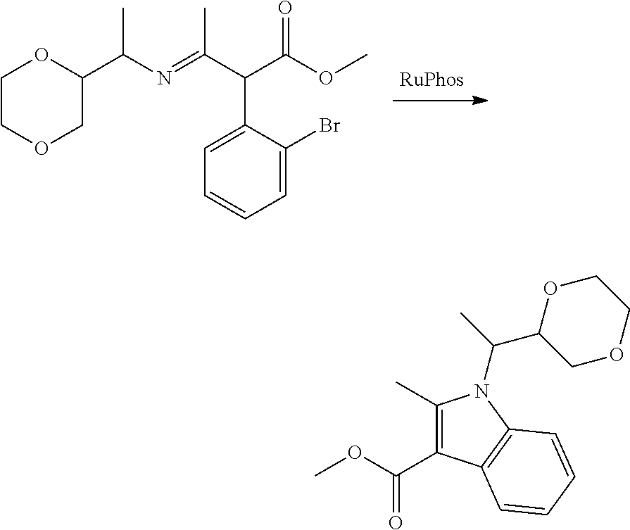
C1COCC(C(N=C(C(C(OC)=O)C2=CC=CC=C2Br)C)C)O1.C1(C)=C(C(=O)OC)C2=C(N1C(C)C1COCCO1)C=CC=C2
